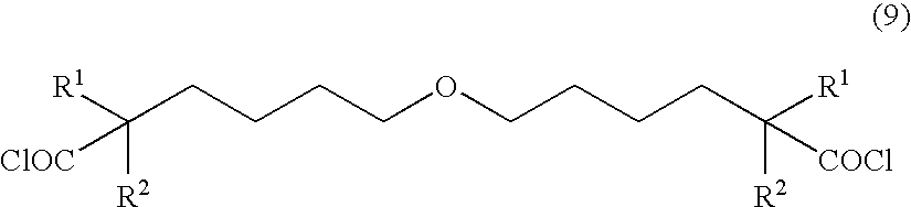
[R1]C(CCCCOCCCCC([R1])([R2])[COCl])([R2])[ClOC]
